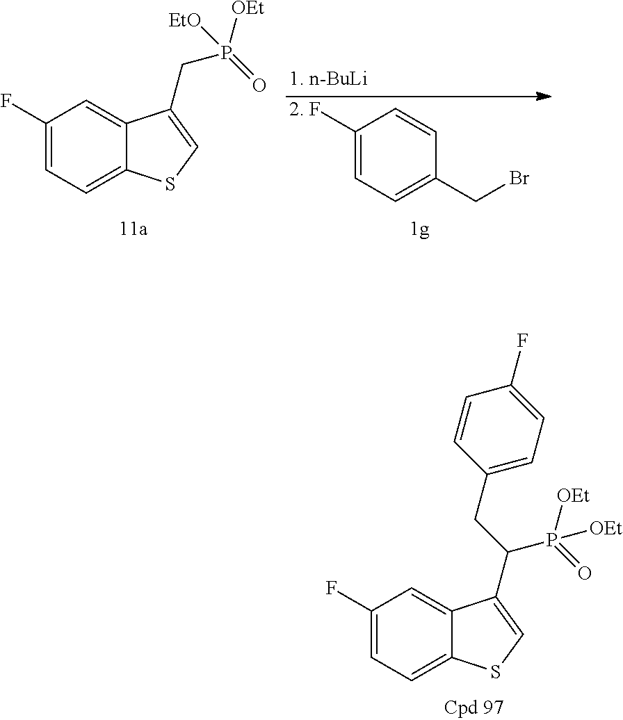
C1(F)=CC=C2C(=C1)C(CP(=O)([OEt])[EtO])=CS2.C1([2. F])=CC=C(CBr)C=C1.C1(F)=CC=C2C(=C1)C(C(P(=O)([OEt])[OEt])CC1=CC=C(F)C=C1)=CS2
